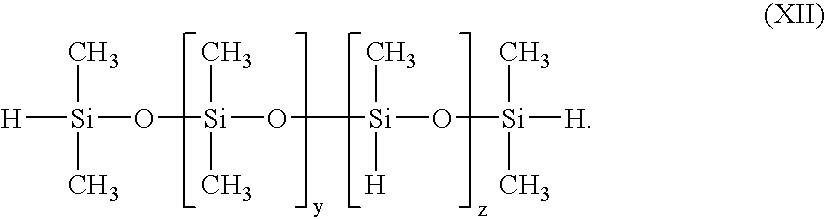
[H][Si](C)(C)O[Si](C)(C)O[Si](C)([H])O[Si](C)(C)[H]
